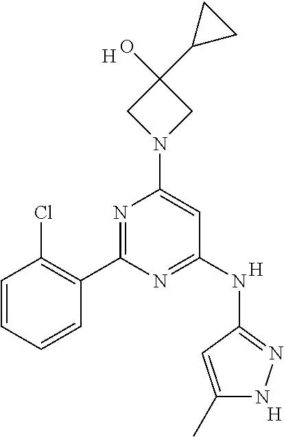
N1(C2=CC(NC3=NNC(C)=C3)=NC(C3=C(Cl)C=CC=C3)=N2)CC(O)(C2CC2)C1.[H].[H].[H]
